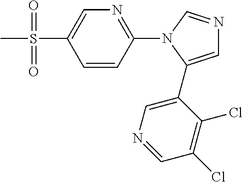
C1=CC(N2C(C3=CN=CC(Cl)=C3Cl)=CN=C2)=NC=C1S(C)(=O)=O
